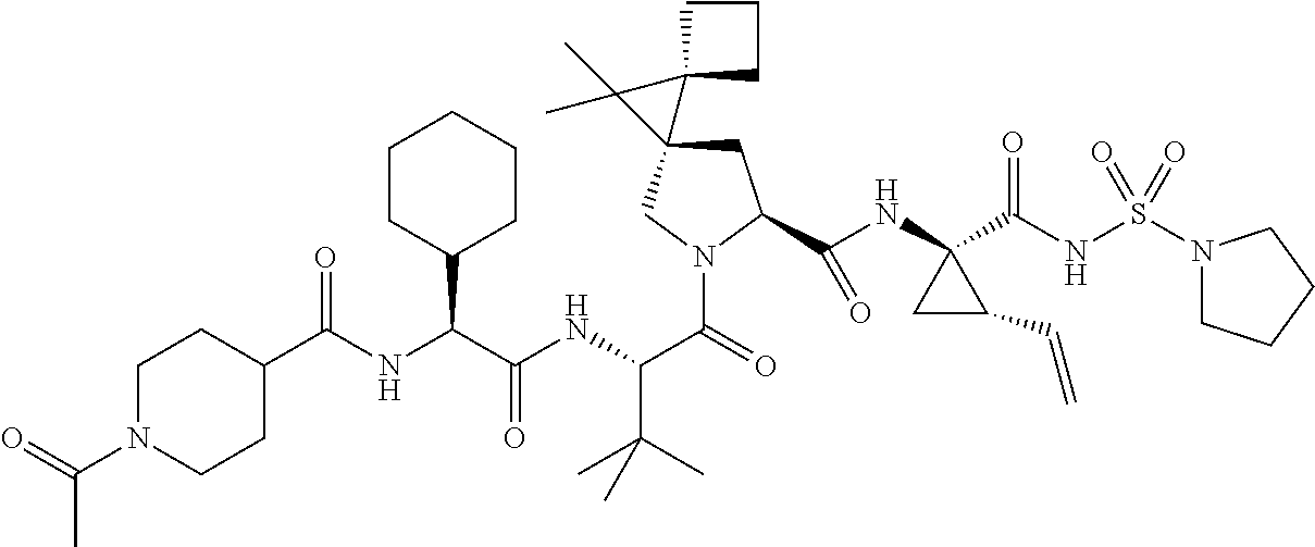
C1C(C(NC2(C(NS(N3CCCC3)(=O)=O)=O)CC2C=C)=O)N(C(C(NC(C(NC(=O)C2CCN(C(=O)C)CC2)C2CCCCC2)=O)C(C)(C)C)=O)CC12C1(CCC1)C2(C)C
